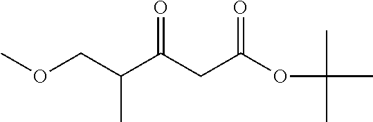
C(C(CC(OC(C)(C)C)=O)=O)(COC)C
